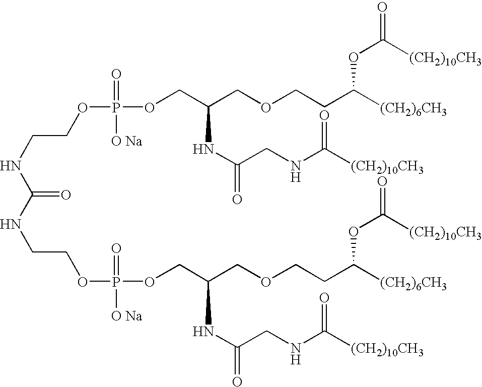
C(=O)(NCCOP(OCC(COCCC([(CH2)6CH3])OC(=O)[(CH2)10CH3])NC(=O)CNC([(CH2)10CH3])=O)(=O)[O Na])NCCOP(OCC(COCCC([(CH2)6CH3])OC(=O)[(CH2)10CH3])NC(=O)CNC([(CH2)10CH3])=O)(=O)[O Na]
